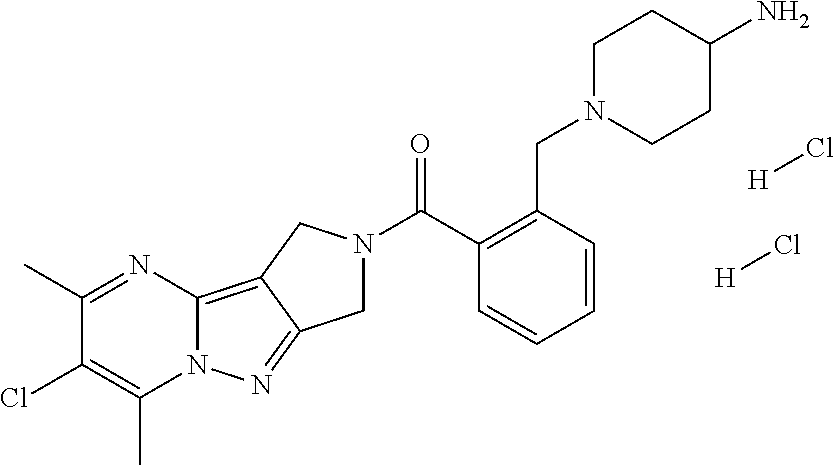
C1(C)=NC2=C3C(=NN2C(C)=C1Cl)CN(C(C1=C(CN2CCC(N)CC2)C=CC=C1)=O)C3.[H]Cl.[H]Cl
